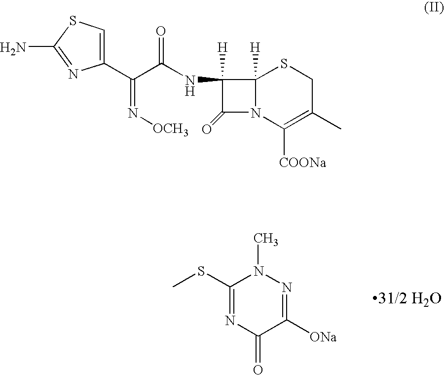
C1(C(C(NC2([H])C(=O)N3C2([H])SCC(C)=C3[COONa])=O)=N[OCH3])=CSC(N)=N1.CSC1=NC(=O)C([ONa])=NN1C
